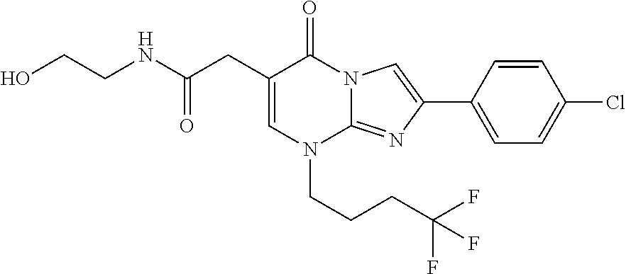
C1=C(CC(NCCO)=O)C(=O)N2C(=NC(C3=CC=C(Cl)C=C3)=C2)N1CCCC(F)(F)F
